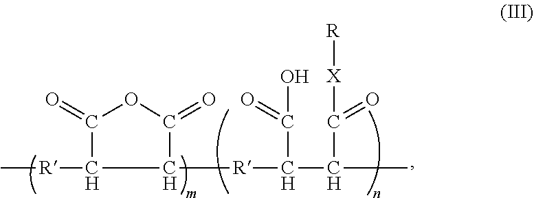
C[R]C1C([R]C(C(C([X][R])=O)C)C(=O)O)C(=O)OC1=O
